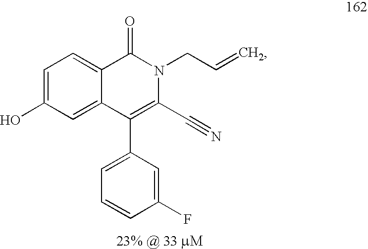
C1=C(O)C=C2C(=C1)C(=O)N(CC=C)C(C#N)=C2C1=CC=CC(F)=C1
